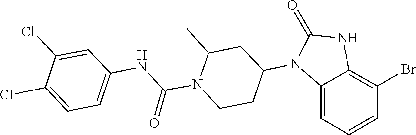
C1(=O)NC2=C(Br)C=CC=C2N1C1CC(C)N(C(NC2=CC=C(Cl)C(Cl)=C2)=O)CC1
